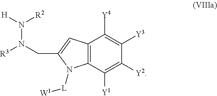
C12=C(C([Y1])=C([Y2])C([Y3])=C1[Y4])N([L][W1])C(CN([R3])N([H])[R2])=C2
